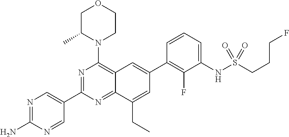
N1=C(N)N=CC(C2=NC(N3CCOCC3C)=C3C(=N2)C(CC)=CC(C2=C(F)C(NS(=O)(=O)CCCF)=CC=C2)=C3)=C1
